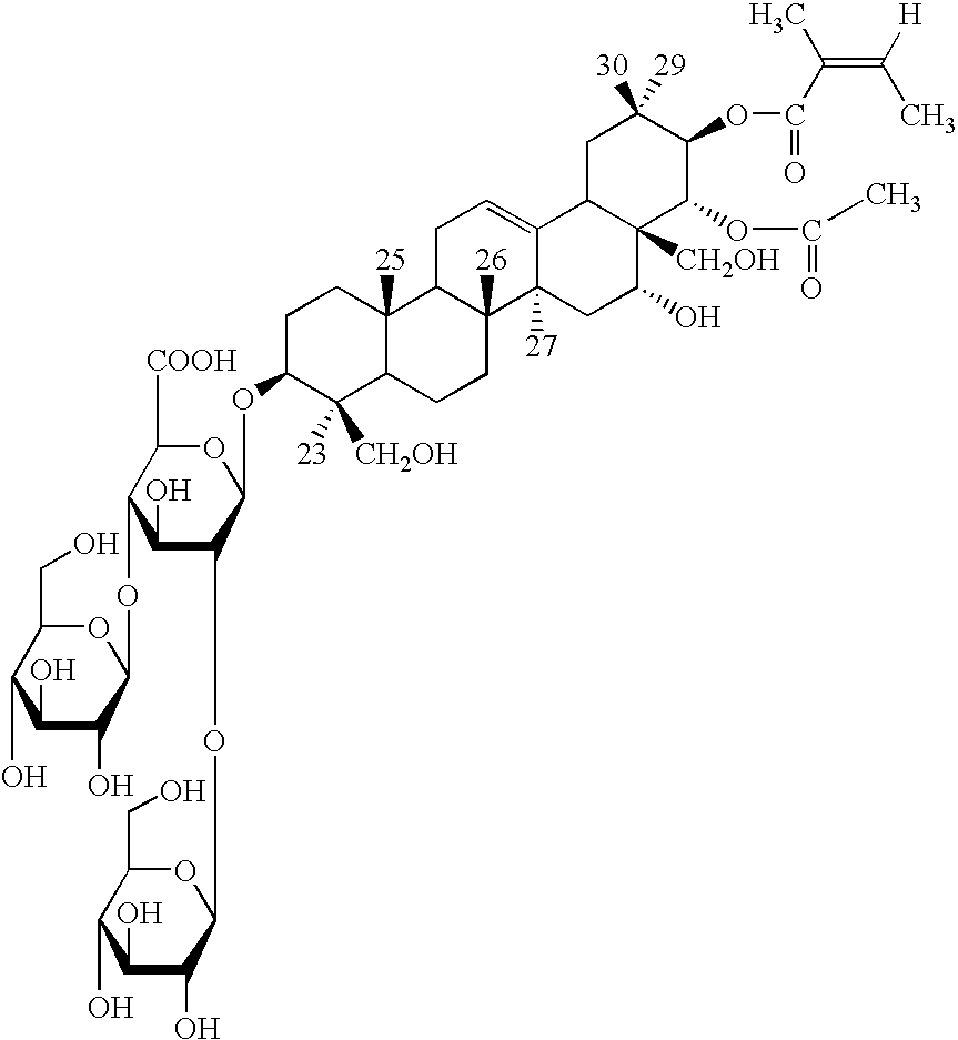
C1(O)C(O)C(OC2C(O)C(OC3OC(CO)C(O)C(O)C3O)C(OC3C([CH2OH])([23])C4C([25])(CC3)C3C([26])(CC4)C4([27])C(=CC3)C3C([CH2OH])(C(O)C4)C(OC(C)=O)C(OC(C(=C(C)[H])C)=O)C([29])([30])C3)OC2[COOH])OC(CO)C1O
